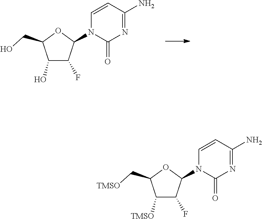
C1=CC(N)=NC(=O)N1C1C(F)C(O)C(CO)O1.C1=CC(N)=NC(=O)N1C1C(F)C([TMSO])C(C[TMSO])O1
